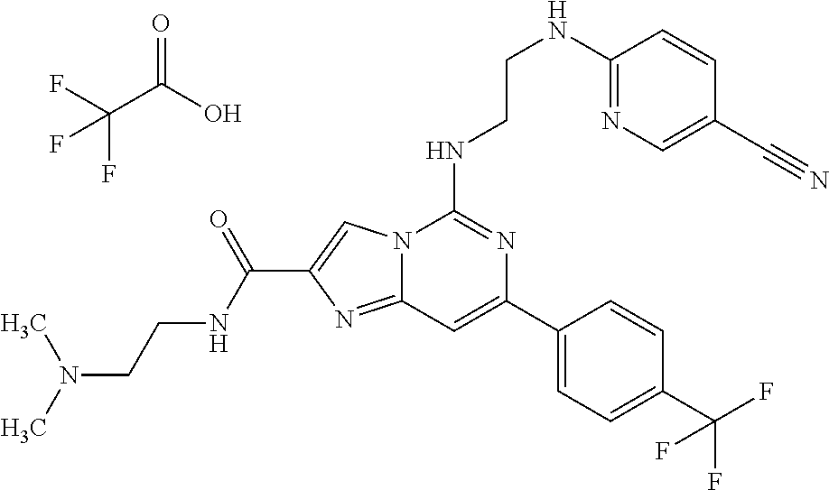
C12=NC(C(=O)NCCN(C)C)=CN1C(NCCNC1=NC=C(C#N)C=C1)=NC(C1=CC=C(C(F)(F)F)C=C1)=C2.C(C(O)=O)(F)(F)F
